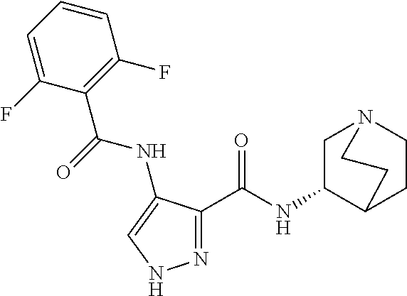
N1=C(C(NC2C3CCN(C2)CC3)=O)C(NC(=O)C2=C(F)C=CC=C2F)=CN1
